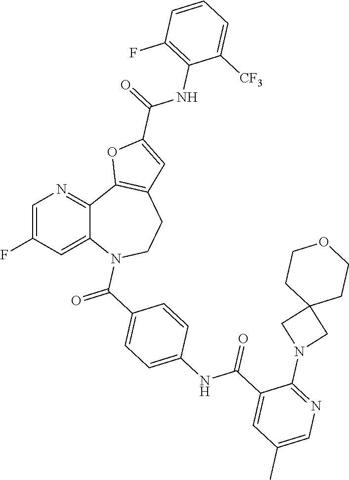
C1=C(F)C=C2C(=N1)C1=C(CCN2C(=O)C2=CC=C(NC(C3=CC(C)=CN=C3N3CC4(C3)CCOCC4)=O)C=C2)C=C(C(=O)NC2=C(F)C=CC=C2[CF3])O1
